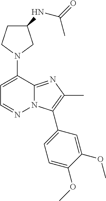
N1(C2=CC=NN3C2=NC(C)=C3C2=CC=C(OC)C(OC)=C2)CC(NC(=O)C)CC1
